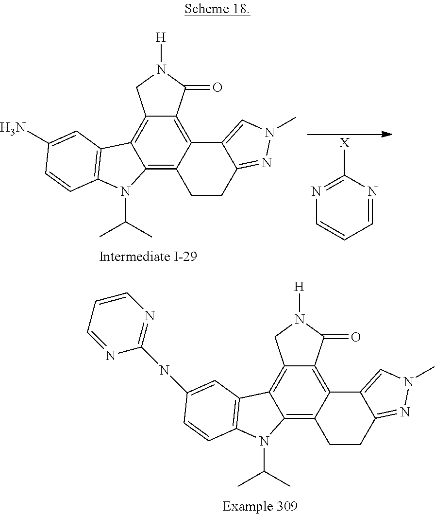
C12=C3C(=C4C(=C1C1=C(N2C(C)C)C=CC(N)=C1)CN([H])C4=O)C1=CN(C)N=C1CC3.C1=NC([X])=NC=C1.C12=C3C(=C4C(=C1C1=C(N2C(C)C)C=CC(NC2=NC=CC=N2)=C1)CN([H])C4=O)C1=CN(C)N=C1CC3
